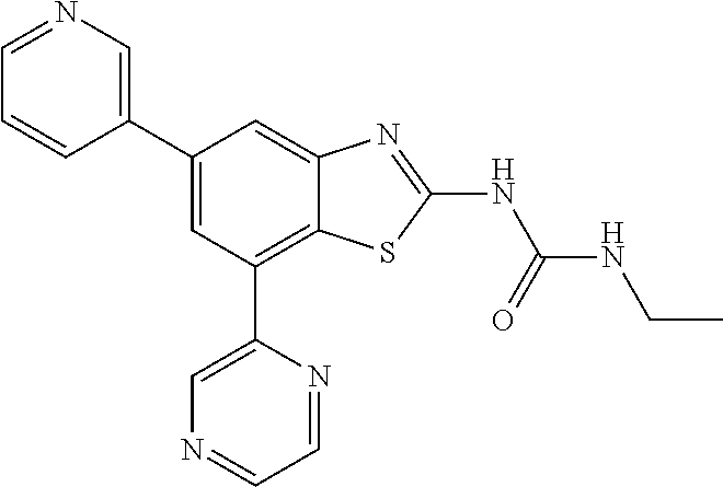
C1(C2=CN=CC=C2)=CC(C2=CN=CC=N2)=C2C(=C1)N=C(NC(NCC)=O)S2
